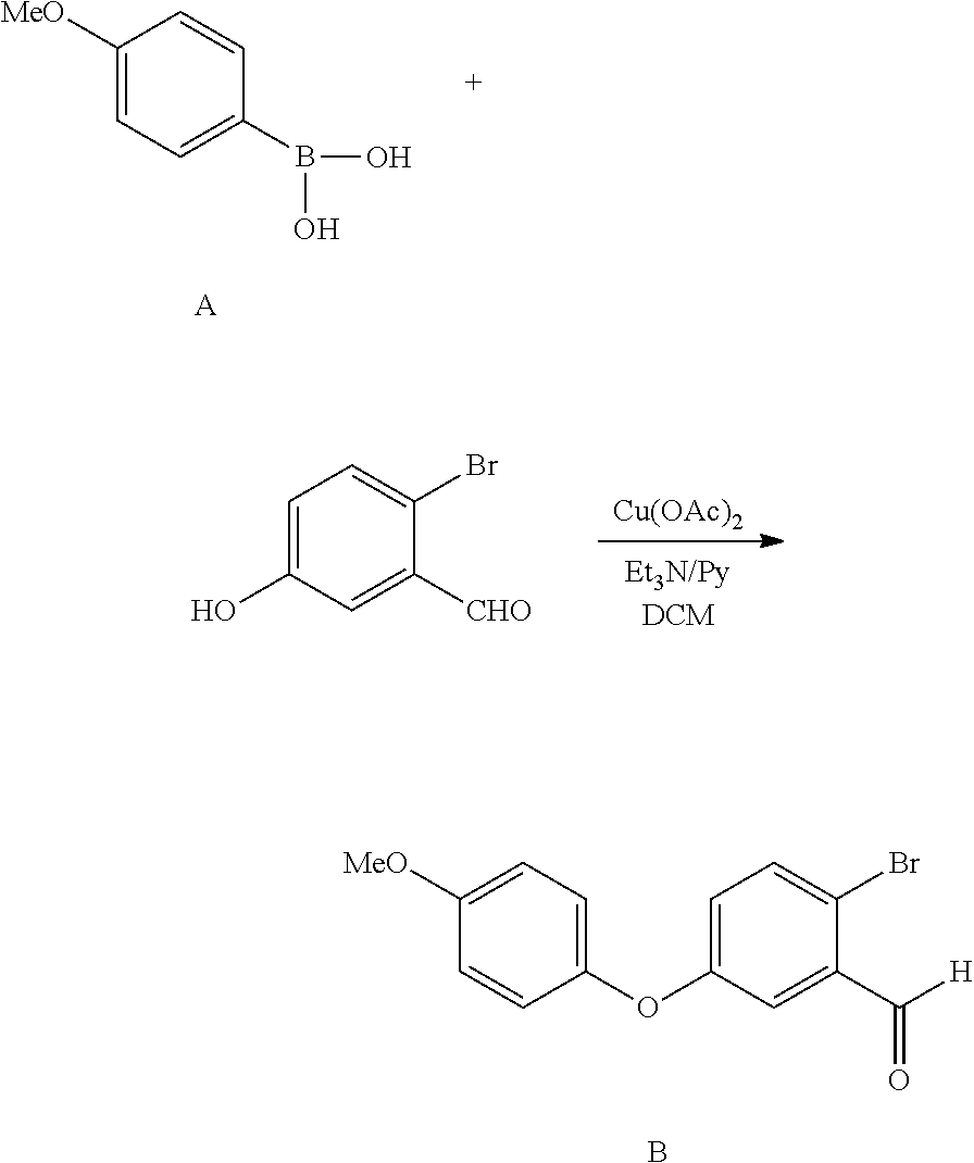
C1([MeO])=CC=C(B(O)O)C=C1.[A].C1=C(O)C=C([CHO])C(Br)=C1.[Cu(OAc)2].C1=C(OC2=CC=C([MeO])C=C2)C=C(C([H])=O)C(Br)=C1.B
